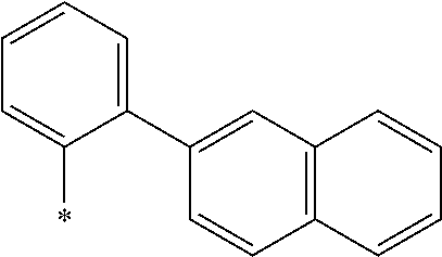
C1=C(C2=CC=CC=C2*)C=CC2=C1C=CC=C2
